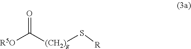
C(=O)([(CH2)g]S[R])[R5O]
